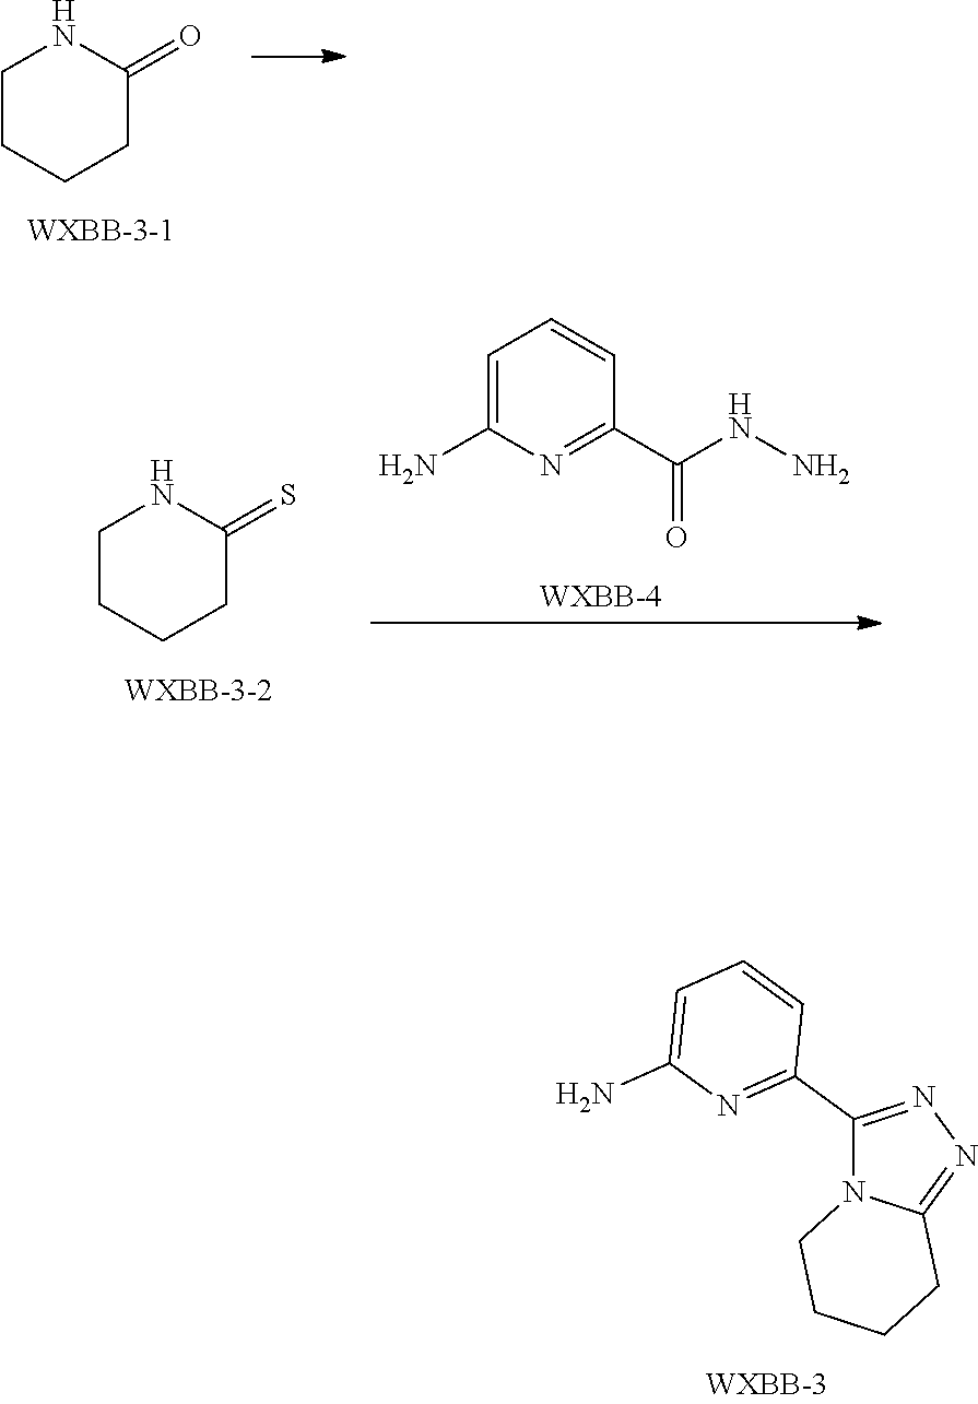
C1CCCC(=O)N1.C1=C(N)N=C(C(NN)=O)C=C1.C1CCCC(=S)N1.C1(C2=NC(N)=CC=C2)=NN=C2N1CCCC2
